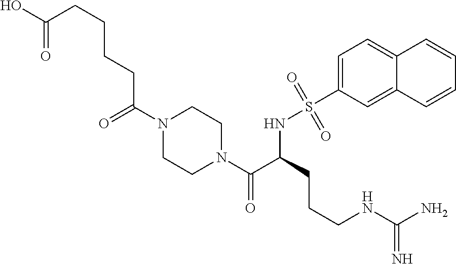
N1(C(=O)CCCCC(O)=O)CCN(C(C(CCCNC(N)=N)NS(C2=CC=C3C(=C2)C=CC=C3)(=O)=O)=O)CC1
